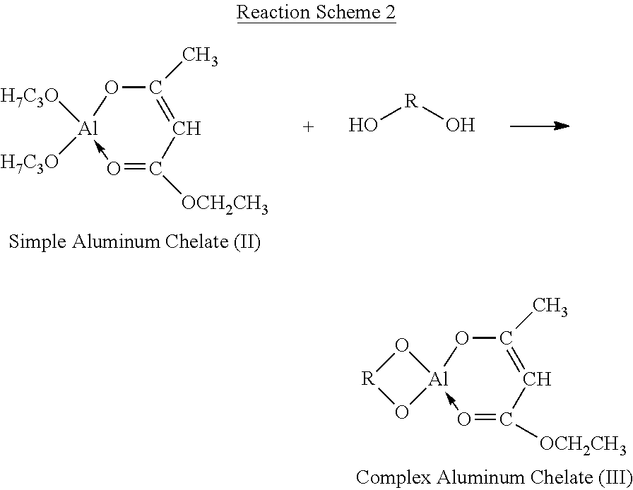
O1->[Al]([H7C3O])([H7C3O])OC(C)=CC=1[OCH2CH3].O[R]O.O1[R]O[Al]12-O=C([OCH2CH3])C=C(C)O2
